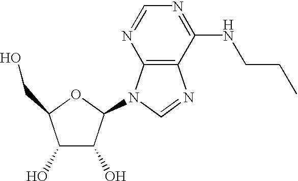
C1(O)C(O)C(N2C3=C(C(NCCC)=NC=N3)N=C2)OC1CO
